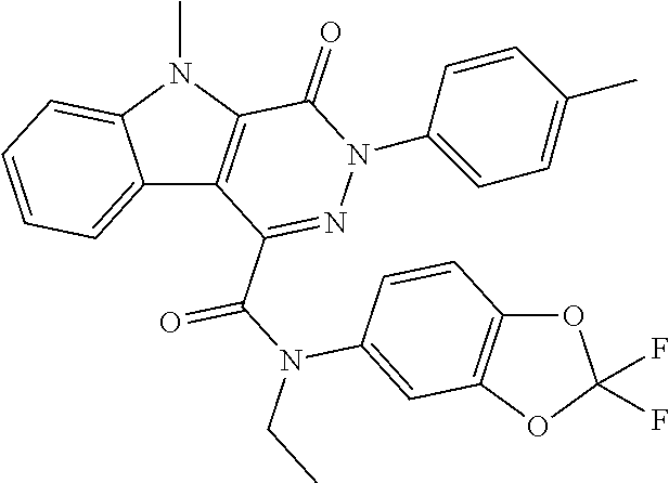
C12=CC=CC=C1N(C)C1=C2C(C(N(CC)C2=CC3=C(C=C2)OC(F)(F)O3)=O)=NN(C2=CC=C(C)C=C2)C1=O
